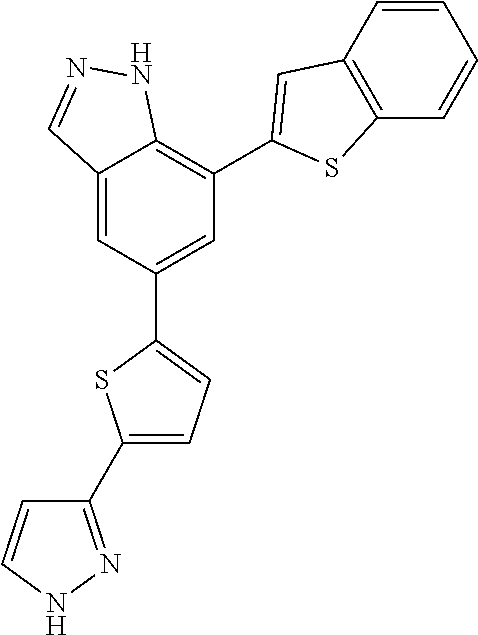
C12=CC(C3=CC=C(C4=NNC=C4)S3)=CC(C3=CC4=C(C=CC=C4)S3)=C1NN=C2
